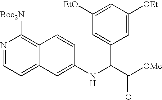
C1([EtO])=CC([OEt])=CC(C(C([OMe])=O)NC2=CC3=CC=NC([Boc2N])=C3C=C2)=C1
